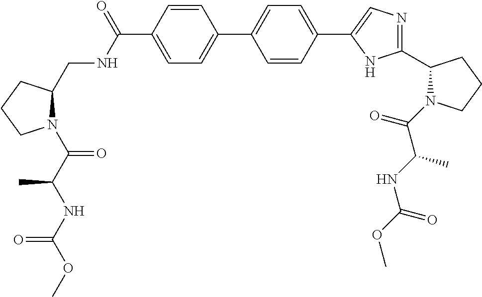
C1=CC(C(NCC2N(C(C(NC(OC)=O)C)=O)CCC2)=O)=CC=C1C1=CC=C(C2=CN=C(C3N(C(C(NC(OC)=O)C)=O)CCC3)N2)C=C1
